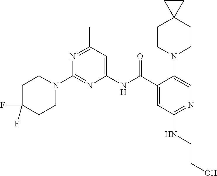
C1(NC(C2=CC(NCCO)=NC=C2N2CCC3(CC2)CC3)=O)=CC(C)=NC(N2CCC(F)(F)CC2)=N1
